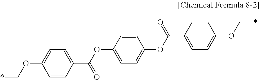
C1=CC(C(OC2=CC=C(OC(C3=CC=C(OC*)C=C3)=O)C=C2)=O)=CC=C1OC*
